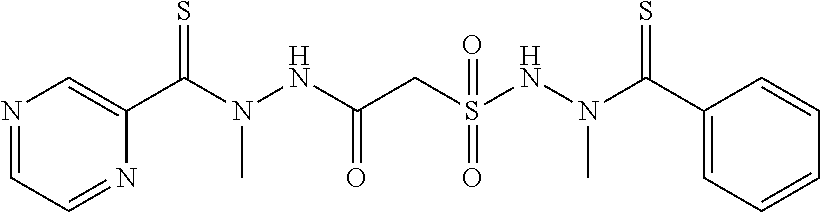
N1=CC=NC(C(N(NC(CS(NN(C(C2=CC=CC=C2)=S)C)(=O)=O)=O)C)=S)=C1
